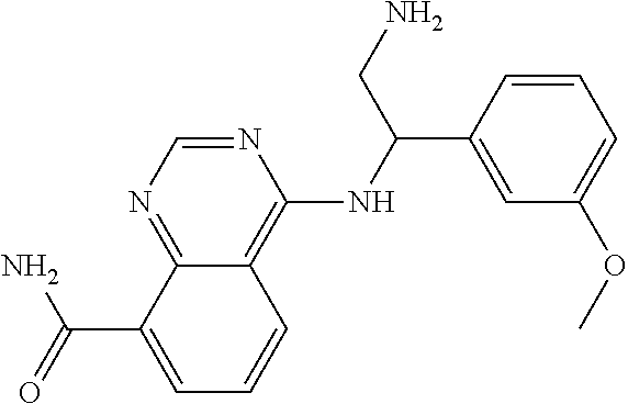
C12=NC=NC(NC(C3=CC(OC)=CC=C3)CN)=C1C=CC=C2C(=O)N
